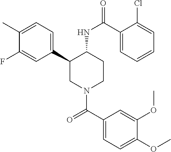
C1(C)=CC=C(C2CN(C(C3=CC=C(OC)C(OC)=C3)=O)CCC2NC(=O)C2=CC=CC=C2Cl)C=C1F
